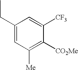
C1(CC)=CC([Me])=C([CO2Me])C([CF3])=C1
